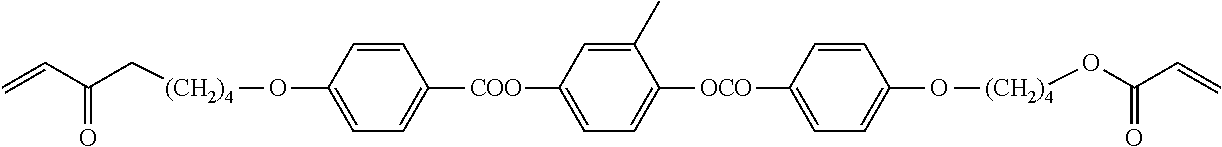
C1=CC(O[(CH2)4]CC(C=C)=O)=CC=C1[COO]C1=CC=C([OCO]C2=CC=C(O[(CH2)4]OC(C=C)=O)C=C2)C(C)=C1
